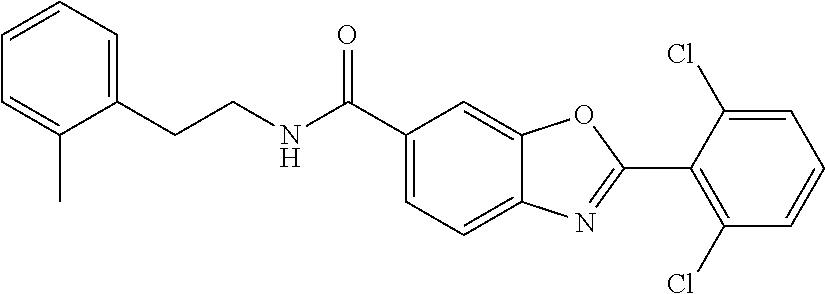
C1(C(NCCC2=CC=CC=C2C)=O)=CC=C2C(=C1)OC(C1=C(Cl)C=CC=C1Cl)=N2
